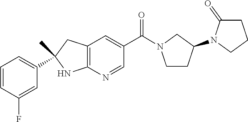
C12=C(N=CC(C(=O)N3CCC(N4CCCC4=O)C3)=C1)NC(C1=CC=CC(F)=C1)(C)C2
